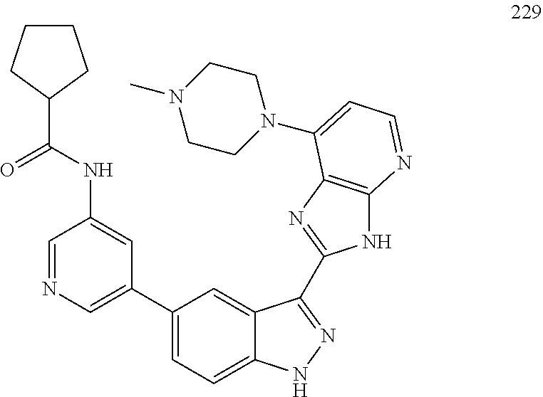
C1=NC=C(C2=CC=C3C(=C2)C(C2=NC4=C(N2)N=CC=C4N2CCN(C)CC2)=NN3)C=C1NC(C1CCCC1)=O
